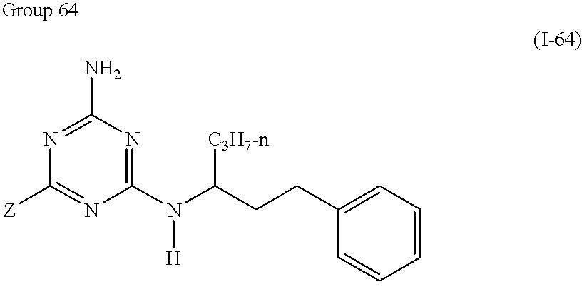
N1=C(N)N=C(N([H])C([C3H7-n])CCC2=CC=CC=C2)N=C1[Z]
